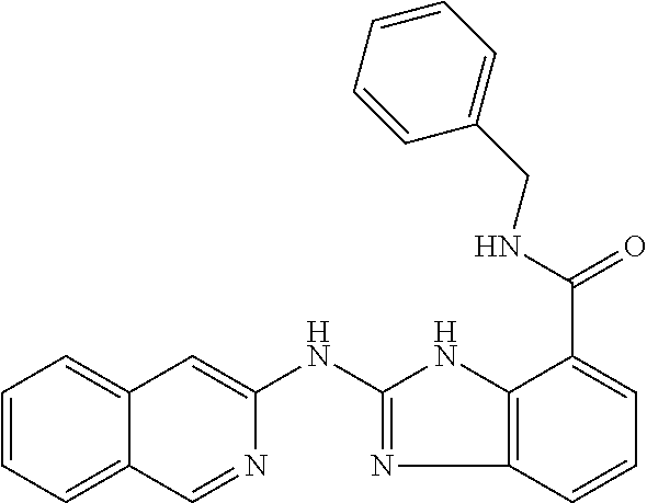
C1=CC=C2C(=C1)C=C(NC1=NC3=C(N1)C(C(NCC1=CC=CC=C1)=O)=CC=C3)N=C2
